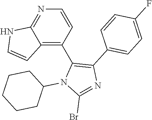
C12=C(C3=C(C4=CC=C(F)C=C4)N=C(Br)N3C3CCCCC3)C=CN=C1NC=C2
